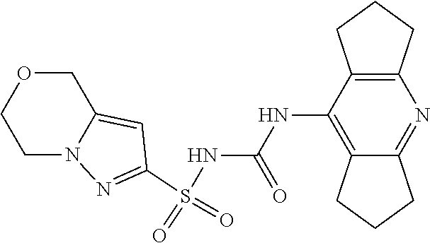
S(NC(NC1=C2C(=NC3=C1CCC3)CCC2)=O)(=O)(=O)C1=NN2C(=C1)COCC2
